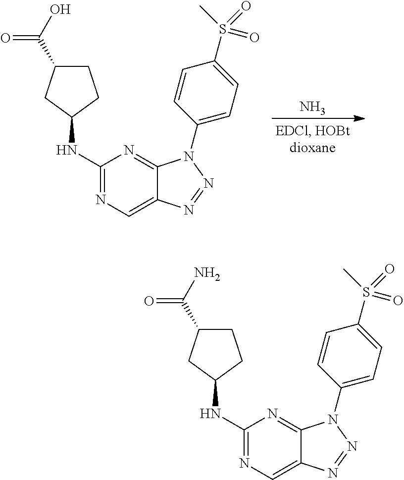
N.C1(NC2CC(C(=O)O)CC2)=NC=C2C(=N1)N(C1=CC=C(S(=O)(C)=O)C=C1)N=N2.C1(NC2CC(C(=O)N)CC2)=NC=C2C(=N1)N(C1=CC=C(S(=O)(C)=O)C=C1)N=N2
